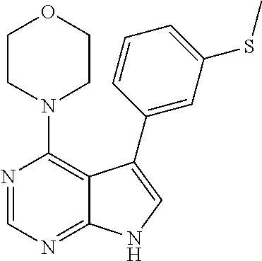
C12=NC=NC(N3CCOCC3)=C1C(C1=CC(SC)=CC=C1)=CN2
